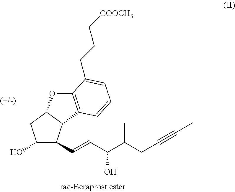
C1(O)C(C=CC(C(CC#CC)C)O)C2C(C1)OC1=C2C=CC=C1CCC[COOCH3]
